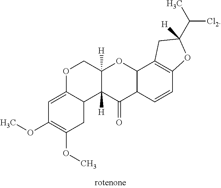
C1=C2C(CC(OC)=C1OC)C1([H])C(=O)C3C(OC1([H])CO2)C1=C(C=C3)OC(C([Cl2])C)([H])C1
